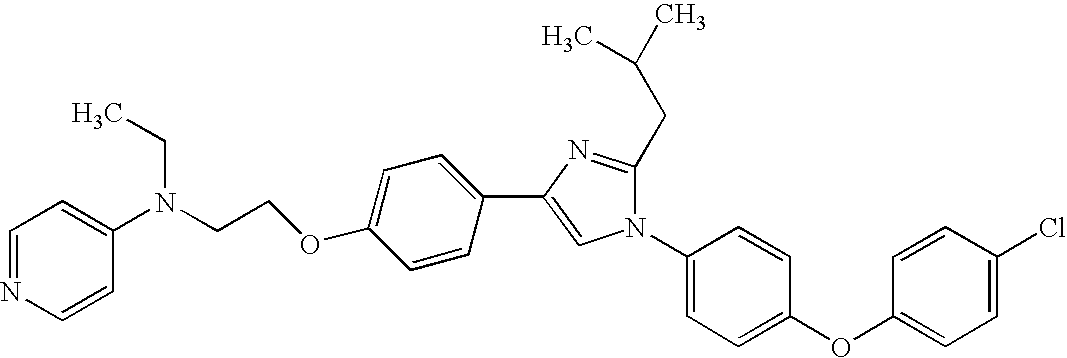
C1(N2C(CC(C)C)=NC(C3=CC=C(OCCN(C4=CC=NC=C4)CC)C=C3)=C2)=CC=C(OC2=CC=C(Cl)C=C2)C=C1
